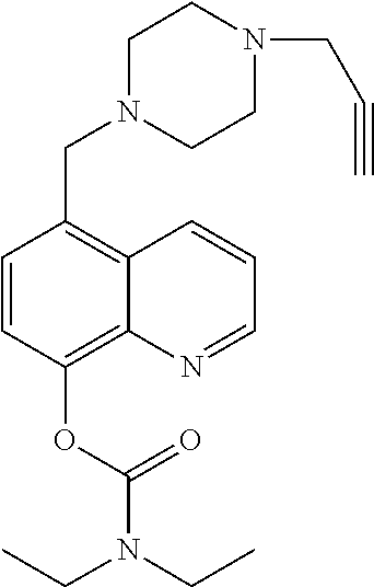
C1=CC(OC(N(CC)CC)=O)=C2C(=C1CN1CCN(CC#C)CC1)C=CC=N2
